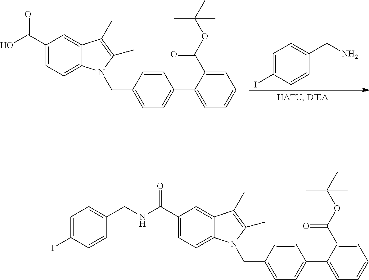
OC(C1=CC=C2C(=C1)C(C)=C(C)N2CC1=CC=C(C2=CC=CC=C2C(OC(C)(C)C)=O)C=C1)=O.IC1=CC=C(CN)C=C1.C1=C(I)C=CC(CNC(C2=CC=C3C(=C2)C(C)=C(C)N3CC2=CC=C(C3=CC=CC=C3C(OC(C)(C)C)=O)C=C2)=O)=C1
